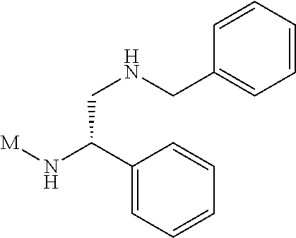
[M]NC(C1=CC=CC=C1)CNCC1=CC=CC=C1
